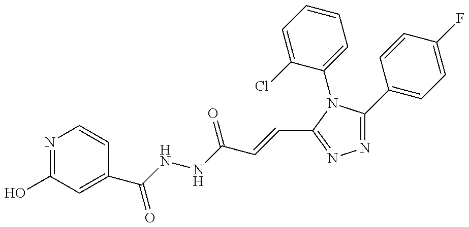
N1=C(O)C=C(C(=O)NNC(=O)C=CC2=NN=C(C3=CC=C(F)C=C3)N2C2=CC=CC=C2Cl)C=C1
